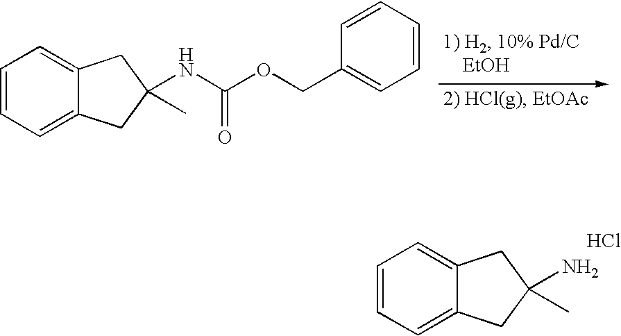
C1=CC=C2C(=C1)CC(NC(OCC1=CC=CC=C1)=O)(C)C2.C1=CC=C2C(=C1)CC(N)(C)C2.Cl
